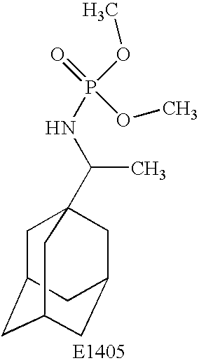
C1C2CC3CC(CC1(C(NP(=O)(OC)OC)C)C3)C2
